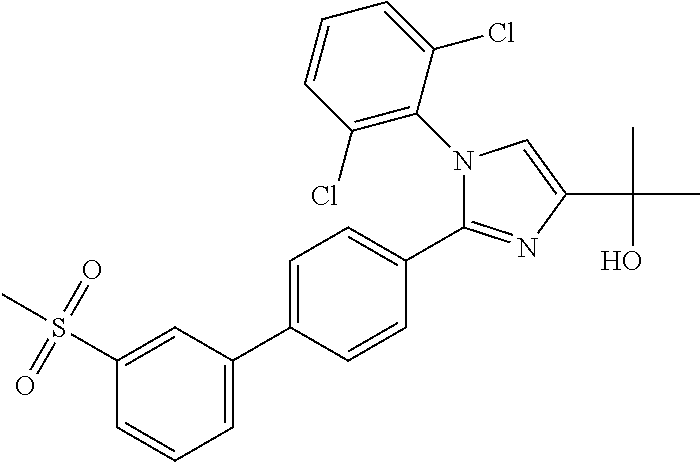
C1(S(=O)(=O)C)=CC(C2=CC=C(C3=NC(C(C)(O)C)=CN3C3=C(Cl)C=CC=C3Cl)C=C2)=CC=C1
